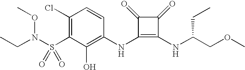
CCN(S(C1=C(Cl)C=CC(NC2=C(NC(COC)CC)C(=O)C2=O)=C1O)(=O)=O)OC
